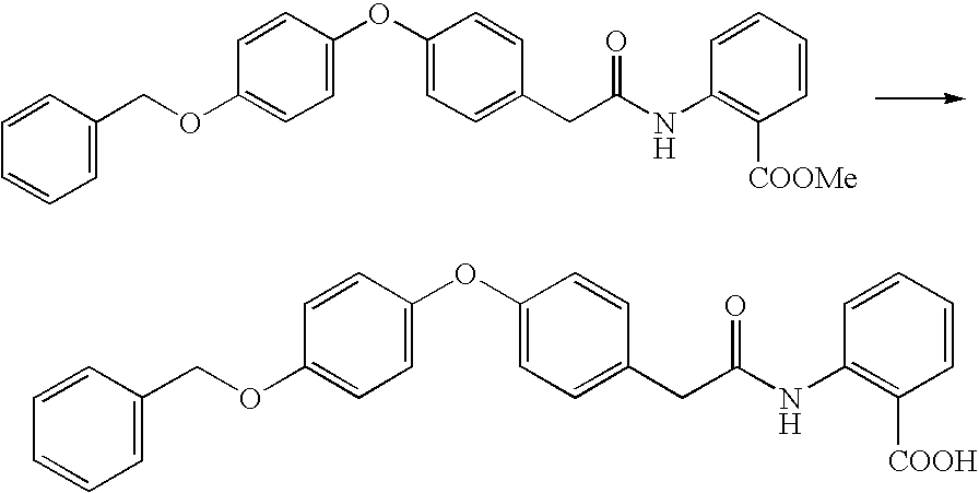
C1=C(COC2=CC=C(OC3=CC=C(CC(NC4=C([COOMe])C=CC=C4)=O)C=C3)C=C2)C=CC=C1.C1=C(COC2=CC=C(OC3=CC=C(CC(NC4=C([COOH])C=CC=C4)=O)C=C3)C=C2)C=CC=C1
